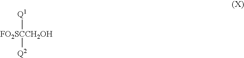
[FO2SCCH2OH]([Q2])[Q1]
